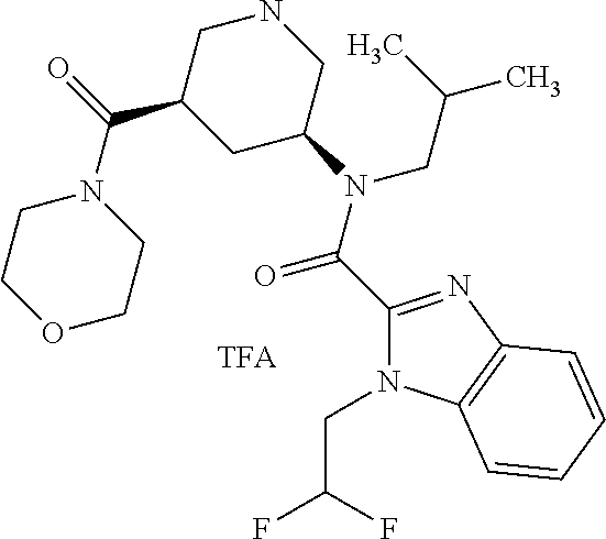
C1(C(N(C2CNCC(C(=O)N3CCOCC3)C2)CC(C)C)=O)=NC2=C(N1CC(F)F)C=CC=C2
